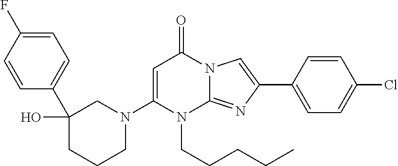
C1(O)(C2=CC=C(F)C=C2)CCCN(C2=CC(=O)N3C(=NC(C4=CC=C(Cl)C=C4)=C3)N2CCCCC)C1
